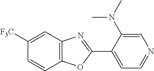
C1=C([F3C])C=CC2=C1N=C(C1=CC=NC=C1N(C)C)O2
